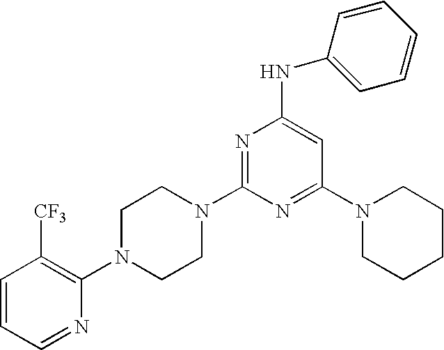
C1=CC=NC(N2CCN(C3=NC(NC4=CC=CC=C4)=CC(N4CCCCC4)=N3)CC2)=C1[CF3]
